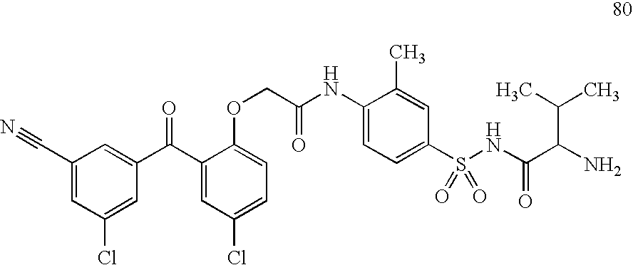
C1(C#N)=CC(Cl)=CC(C(C2=CC(Cl)=CC=C2OCC(NC2=CC=C(S(NC(C(N)C(C)C)=O)(=O)=O)C=C2C)=O)=O)=C1
